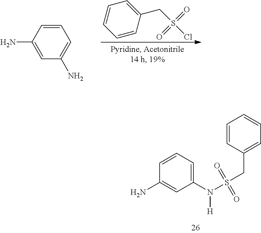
C1=CC(CS(Cl)(=O)=O)=CC=C1.C1=CC(N)=CC(N)=C1.C1(N(S(CC2=CC=CC=C2)(=O)=O)[H])=CC=CC(N)=C1
